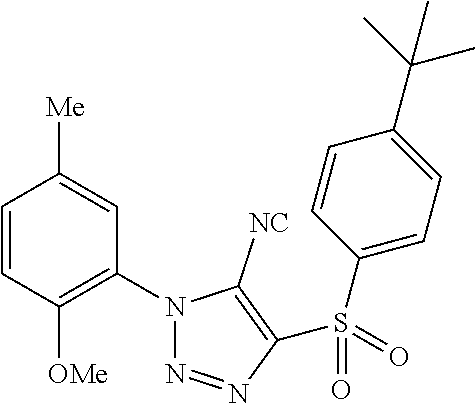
C1=CC([OMe])=C(N2N=NC(S(C3=CC=C(C(C)(C)C)C=C3)(=O)=O)=C2[NC])C=C1[Me]
